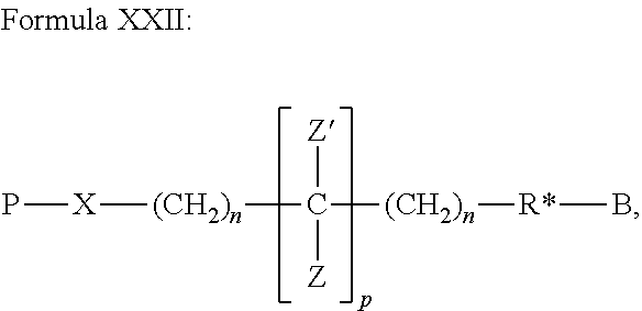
P[X][(CH2)n]C([(CH2)n][R*]B)([Z])[Z]
